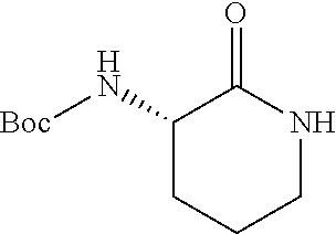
C1(N[Boc])CCCNC1=O
